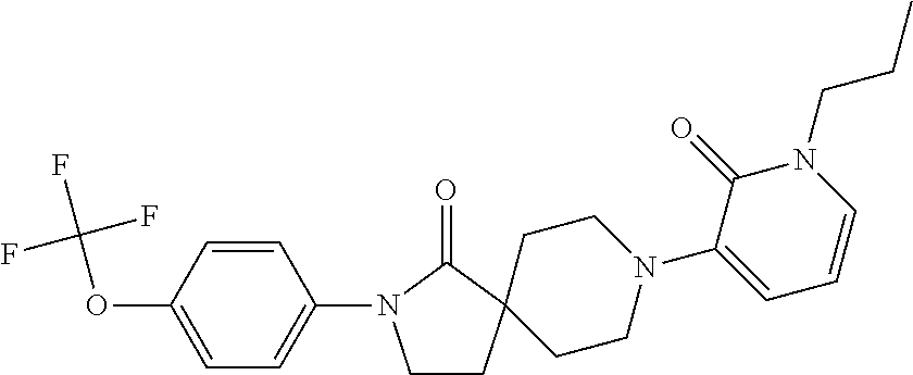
C1CC2(C(=O)N1C1=CC=C(OC(F)(F)F)C=C1)CCN(C1=CC=CN(CCC)C1=O)CC2
